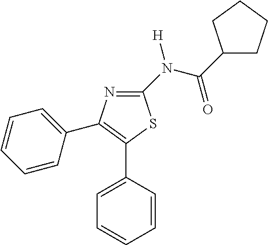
C1=CC(C2=C(C3=CC=CC=C3)N=C(N(C(C3CCCC3)=O)[H])S2)=CC=C1
